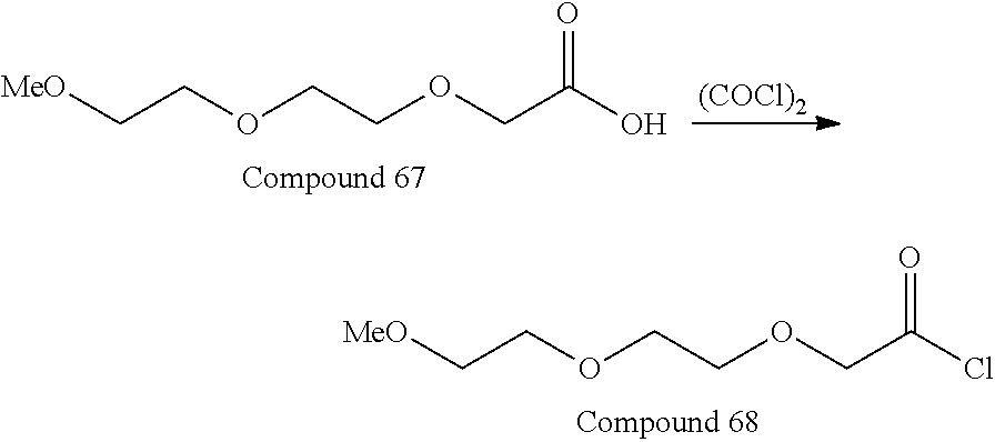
C(COCCOCC(O)=O)[MeO].[(COCl)2].C(COCCOCC(Cl)=O)[MeO]
